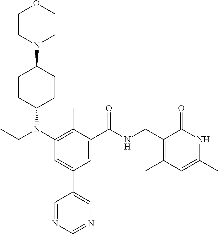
C1CC(N(CC)C2=C(C)C(C(=O)NCC3=C(C)C=C(C)NC3=O)=CC(C3=CN=CN=C3)=C2)CCC1N(C)CCOC
